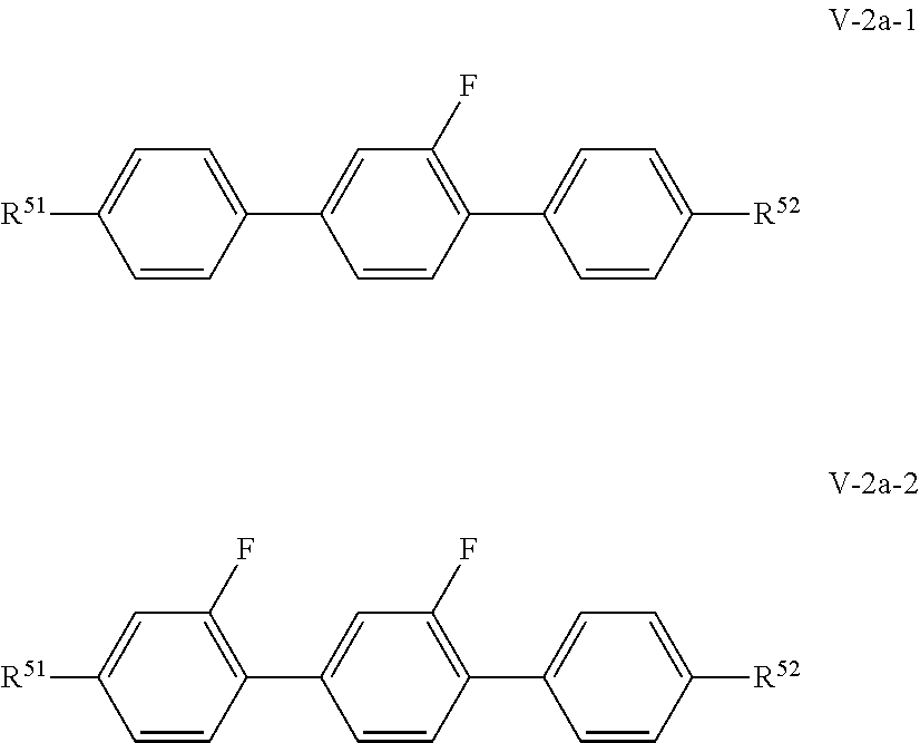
[R51]C1=CC=C(C2=CC(F)=C(C3=CC=C([R52])C=C3)C=C2)C=C1.[R51]C1=CC(F)=C(C2=CC(F)=C(C3=CC=C([R52])C=C3)C=C2)C=C1
